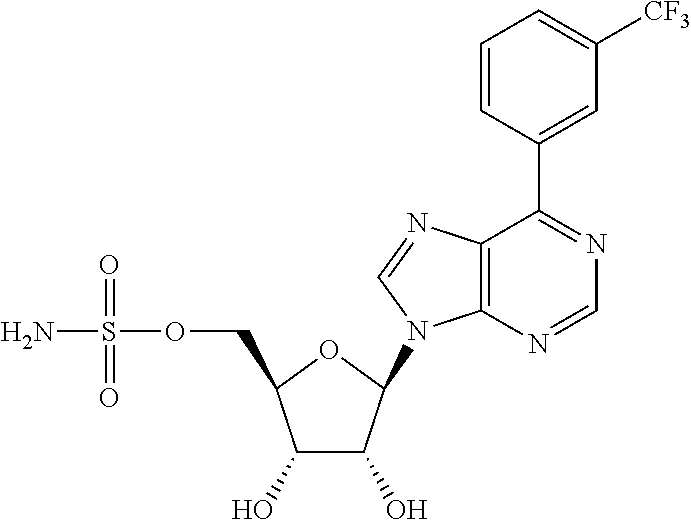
C1(O)C(O)C(N2C3=C(C(C4=CC([CF3])=CC=C4)=NC=N3)N=C2)OC1COS(N)(=O)=O
